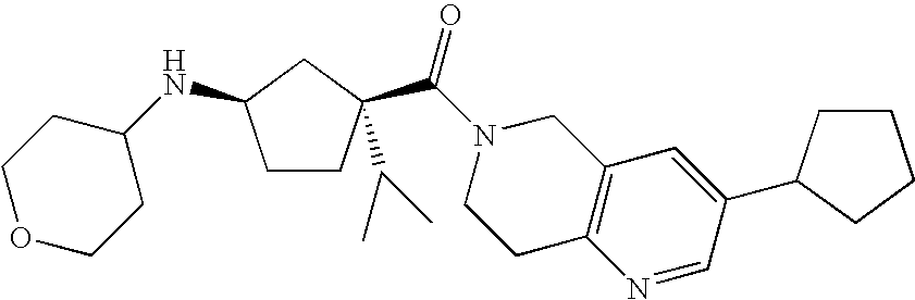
C1CC(C(N2CCC3=C(C2)C=C(C2CCCC2)C=N3)=O)(C(C)C)CC1NC1CCOCC1
